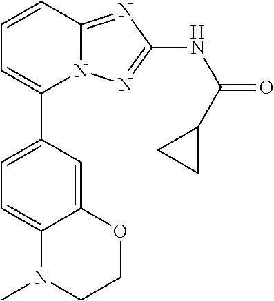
C1=C(C2=CC=CC3=NC(NC(=O)C4CC4)=NN23)C=C2C(=C1)N(C)CCO2
